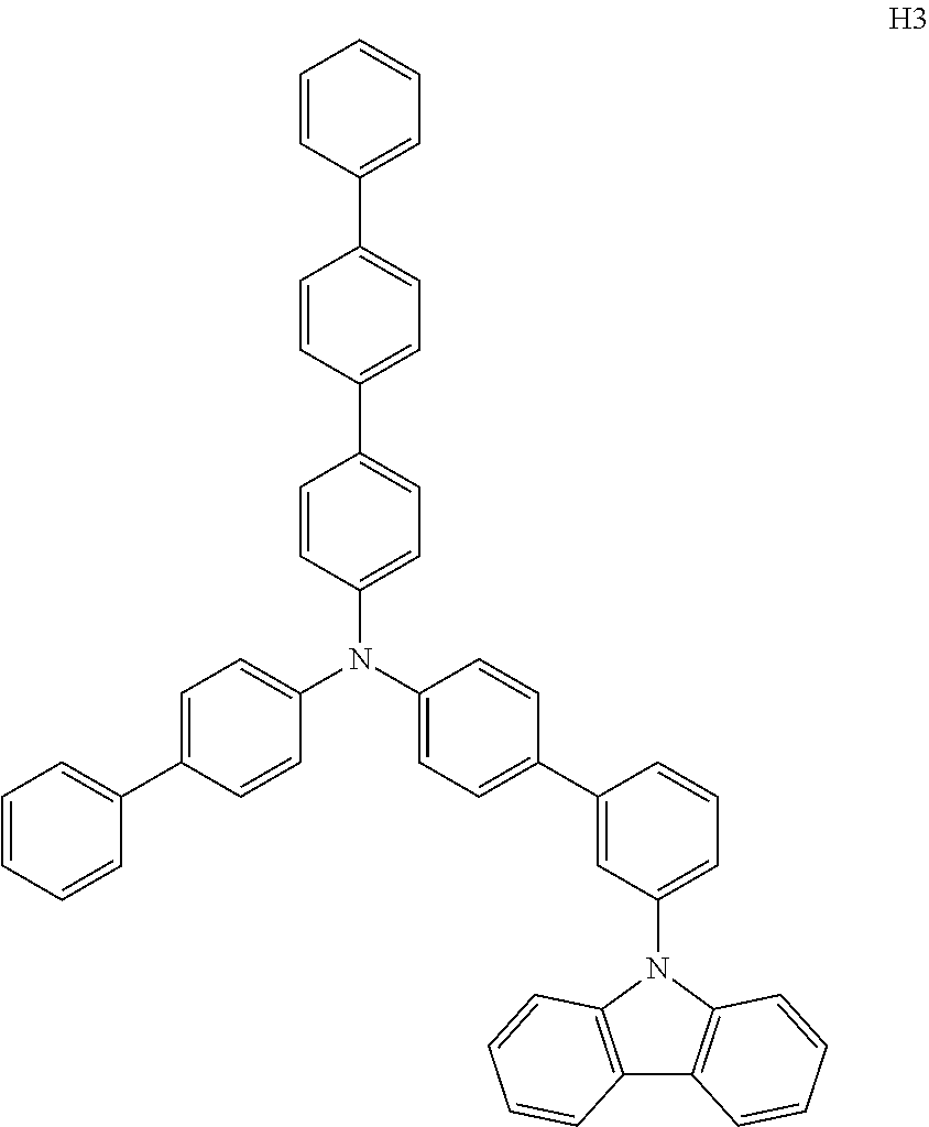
C1=CC=CC(C2=CC=C(N(C3=CC=C(C4=CC(N5C6=C(C7=C5C=CC=C7)C=CC=C6)=CC=C4)C=C3)C3=CC=C(C4=CC=C(C5=CC=CC=C5)C=C4)C=C3)C=C2)=C1
